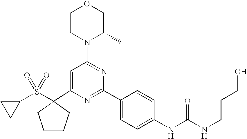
C1(C2(S(C3CC3)(=O)=O)CCCC2)=CC(N2C(C)COCC2)=NC(C2=CC=C(NC(=O)NCCCO)C=C2)=N1
